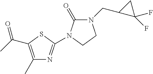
C1(C)=C(C(=O)C)SC(N2C(=O)N(CC3C(F)(F)C3)CC2)=N1
